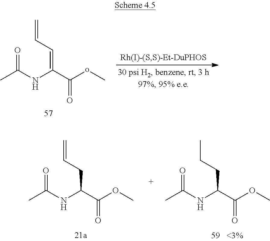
CC(NC(C(=O)oC)=CC=C)=O.CC(NC(C(=O)OC)CC=C)=O.CC(NC(C(=O)OC)CCC)=O
